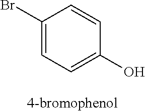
C1(Br)=CC=C(O)C=C1
